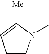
C1=CC=C([Me])N1C
